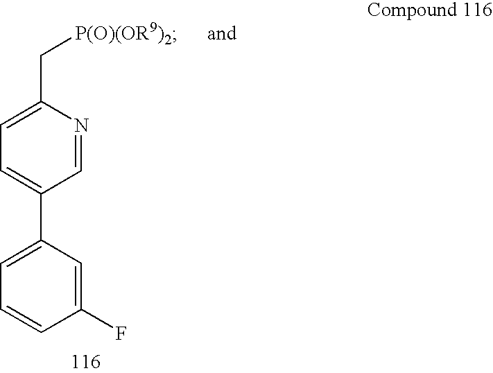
C(C1=CC=C(C2=CC=CC(F)=C2)C=N1)[P(O)(OR9)2]
